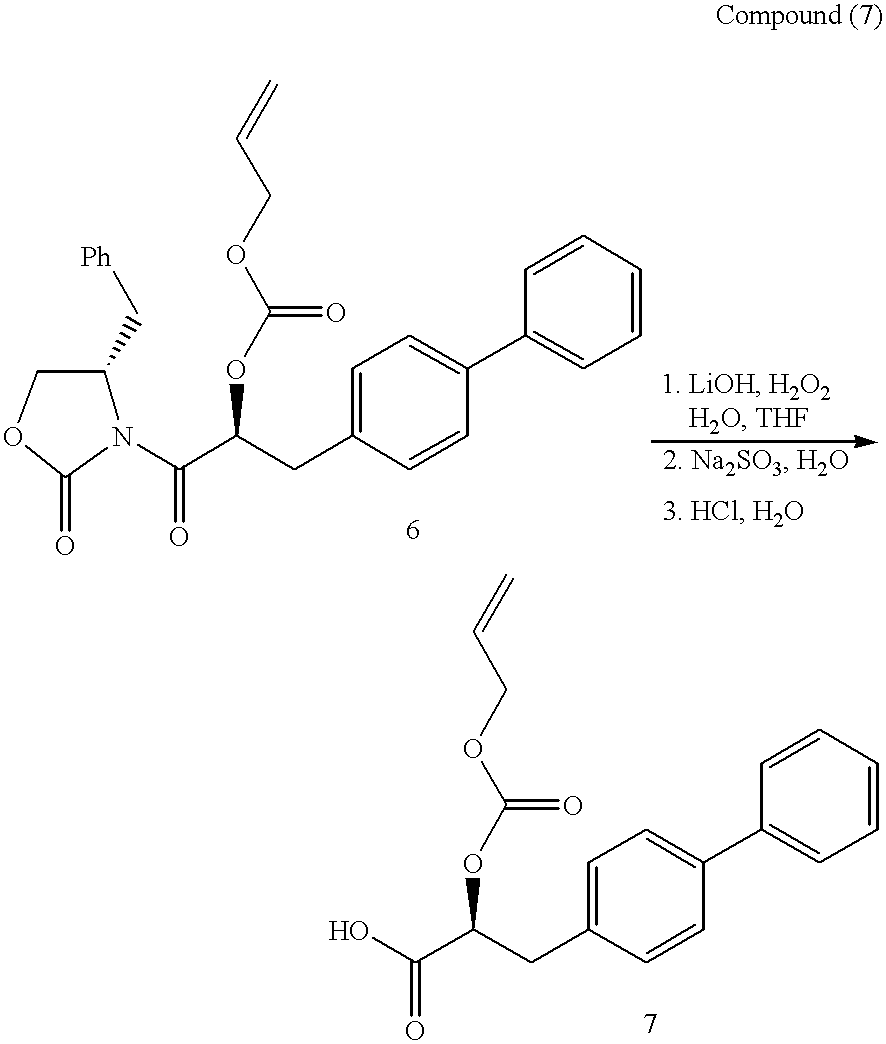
C1=C(CC(C(=O)N2C(C[Ph])COC2=O)OC(OCC=C)=O)C=CC(C2=CC=CC=C2)=C1.C1=C(CC(C(=O)O)OC(OCC=C)=O)C=CC(C2=CC=CC=C2)=C1
